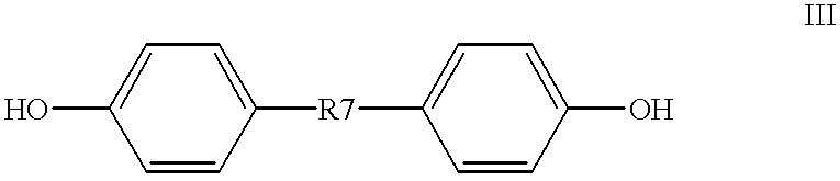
C1=CC([R7]C2=CC=C(O)C=C2)=CC=C1O
